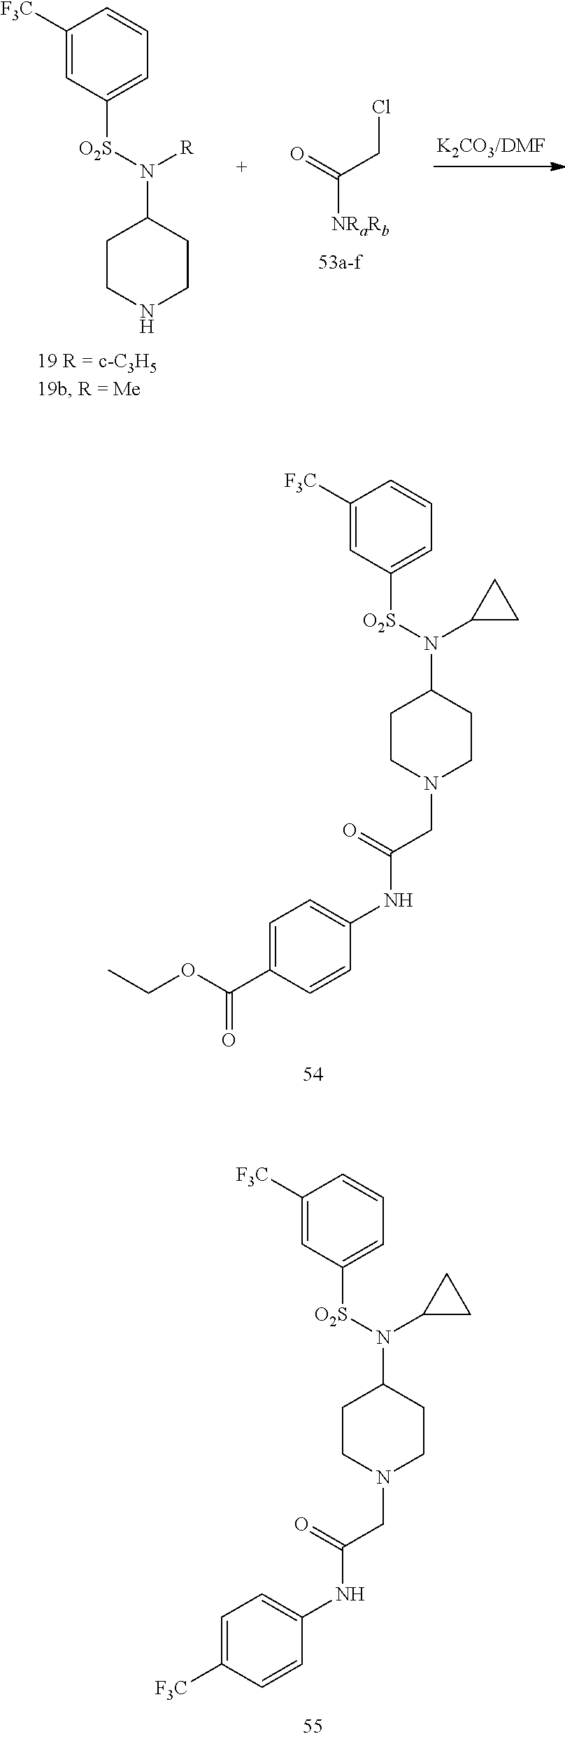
C1([F3C])=CC([O2S]N(C2CCN(CC(NC3=CC=C(C(OCC)=O)C=C3)=O)CC2)C2CC2)=CC=C1.C1([F3C])=CC([O2S]N(C2CCN(CC(NC3=CC=C([F3C])C=C3)=O)CC2)C2CC2)=CC=C1.C([NRaRb])(CCl)=O.C1([F3C])=CC([O2S]N(C2CCNCC2)[R])=CC=C1
